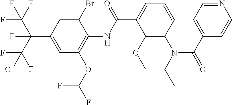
C1=C(C(C(F)(F)F)(C(F)(Cl)F)F)C=C(Br)C(NC(C2=CC=CC(N(C(C3=CC=NC=C3)=O)CC)=C2OC)=O)=C1OC(F)F
